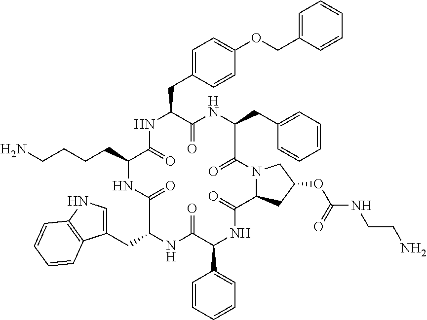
NCCCCC1C(=O)NC(CC2=CC=C(OCC3=CC=CC=C3)C=C2)C(=O)NC(CC2=CC=CC=C2)C(=O)N2CC(OC(=O)NCCN)CC2C(=O)NC(C2=CC=CC=C2)C(=O)NC(CC2=CNC3=C2C=CC=C3)C(=O)N1
